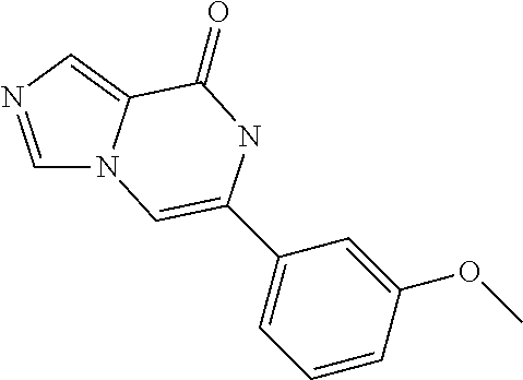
C1=NC=C2N1C=C(C1=CC=CC(OC)=C1)NC2=O
